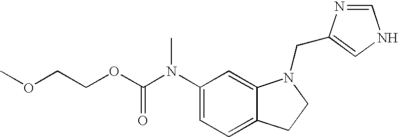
C1(N(C(OCCOC)=O)C)=CC=C2C(=C1)N(CC1=CNC=N1)CC2
